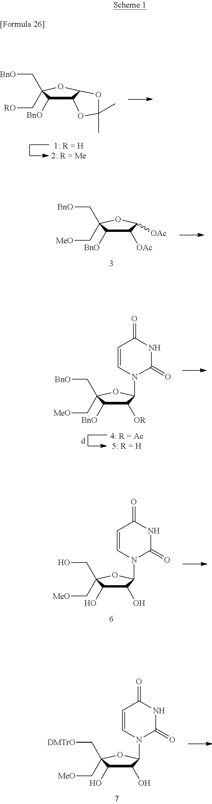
C12C([BnO])C(C[RO])(C[BnO])OC1OC(C)(C)O2.C([BnO])C1(C[MeO])C([BnO])C([OAc])C([OAc])O1.N1(C2C([OR])C([BnO])C(C[BnO])(C[MeO])O2)C(=O)NC(=O)C=C1.C(O)C1(C[MeO])C(O)C(O)C(N2C(=O)NC(=O)C=C2)O1.C([DMTrO])C1(C[MeO])C(O)C(O)C(N2C(=O)NC(=O)C=C2)O1
